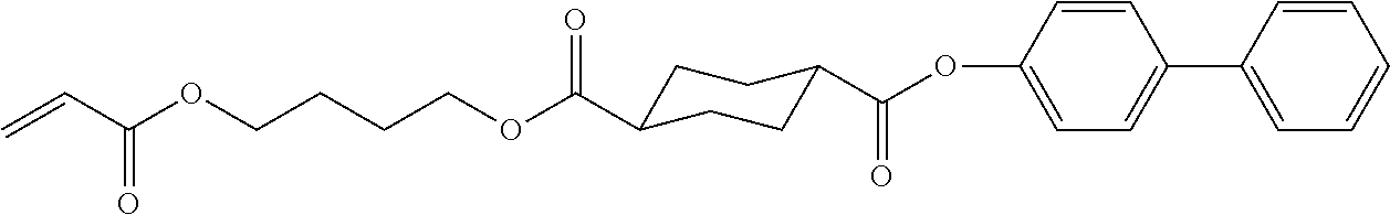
O(CCCCOC(C=C)=O)C(C1CCC(C(OC2=CC=C(C3=CC=CC=C3)C=C2)=O)CC1)=O
